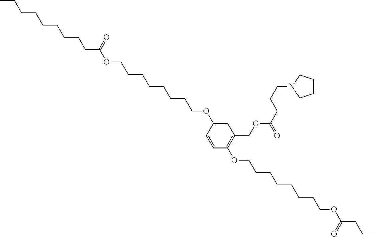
CCCCCCCCCC(OCCCCCCCCOC1=CC(COC(CCCN2CCCC2)=O)=C(OCCCCCCCCOC(CCC)=O)C=C1)=O
